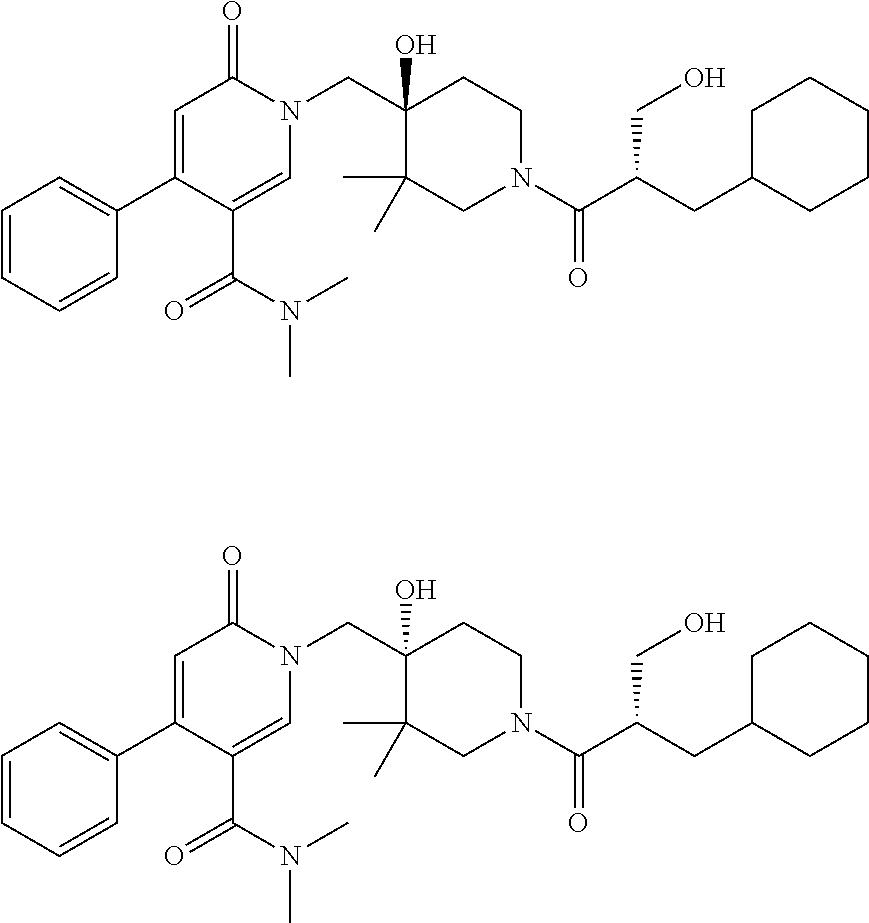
C1=CC=CC(C2=CC(=O)N(CC3(O)CCN(C(C(CC4CCCCC4)CO)=O)CC3(C)C)C=C2C(N(C)C)=O)=C1.C1=CC=CC(C2=CC(=O)N(CC3(O)CCN(C(C(CC4CCCCC4)CO)=O)CC3(C)C)C=C2C(N(C)C)=O)=C1
